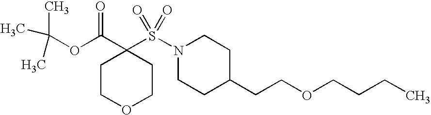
C(OC(C1(S(N2CCC(CCOCCCC)CC2)(=O)=O)CCOCC1)=O)(C)(C)C
